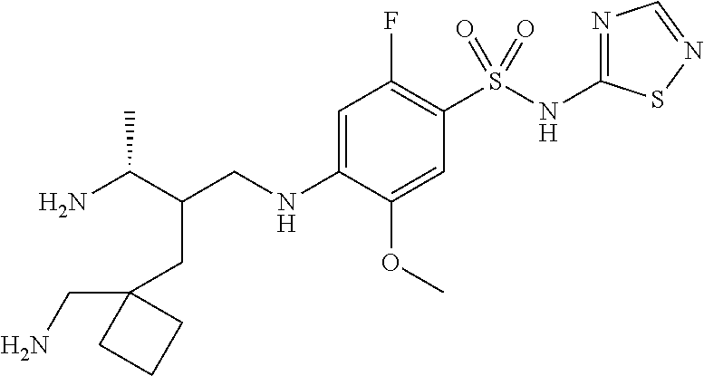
C(CNC1=CC(F)=C(S(NC2=NC=NS2)(=O)=O)C=C1OC)(C(N)C)CC1(CN)CCC1
